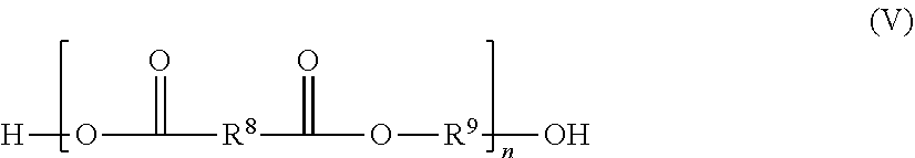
O(C(=O)[R8]C(=O)O[R9]O)[H]
